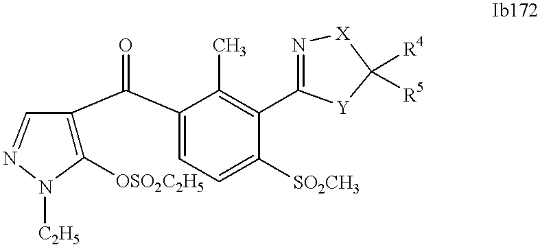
C1([OSO2C2H5])=C(C(C2=CC=C([SO2CH3])C(C3=N[X]C([R4])([R5])[Y]3)=C2C)=O)C=NN1[C2H5]
